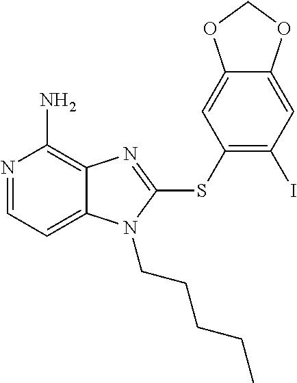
N1=CC=C2C(=C1N)N=C(SC1=C(I)C=C3C(=C1)OCO3)N2CCCCC
